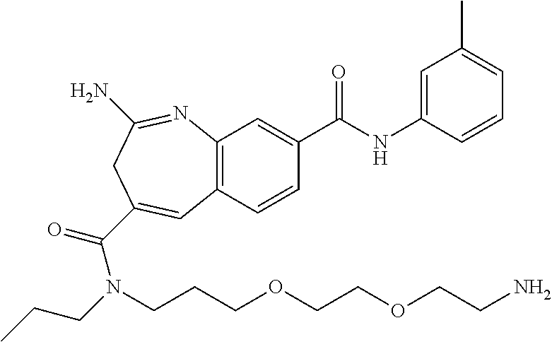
C12=C(C=CC(C(NC3=CC(C)=CC=C3)=O)=C1)C=C(C(=O)N(CCCOCCOCCN)CCC)CC(N)=N2
